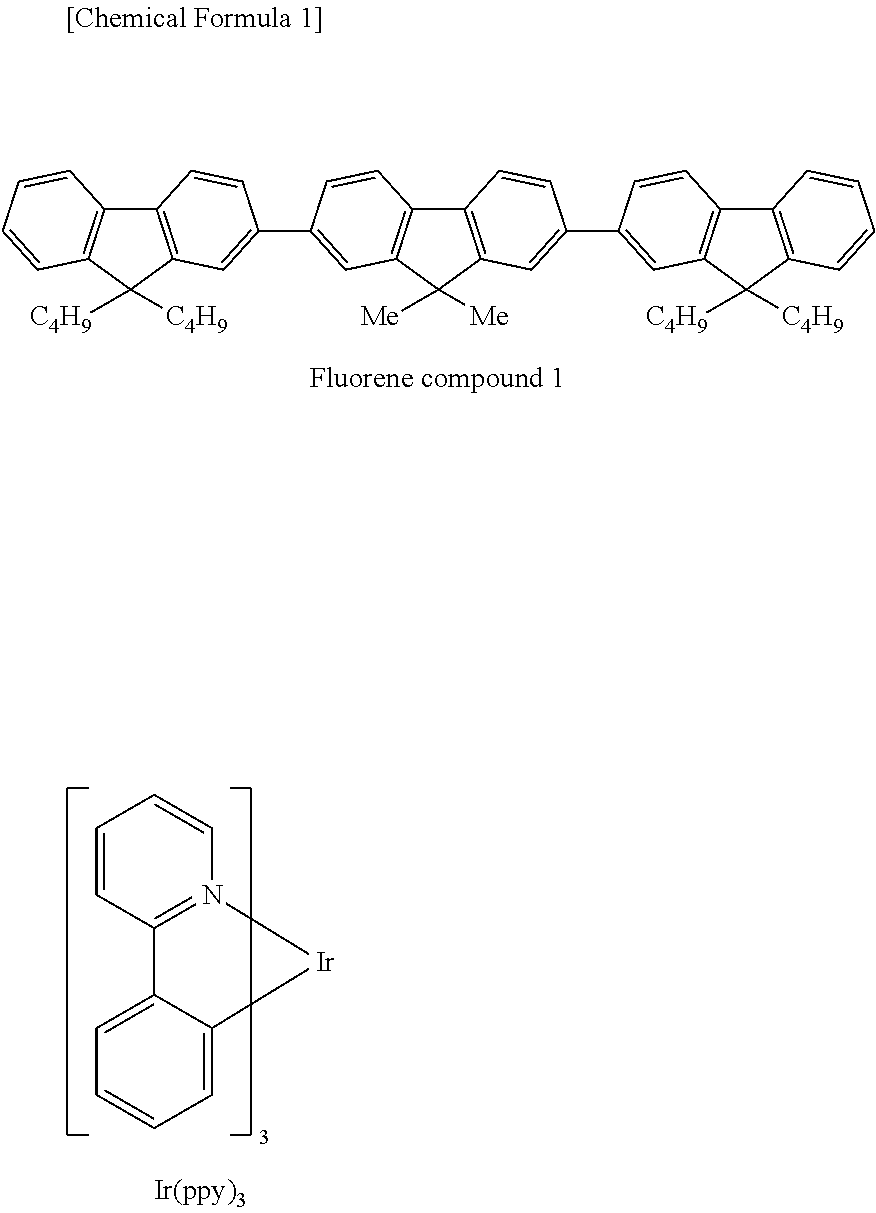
C12=C(C([C4H9])([C4H9])C3=C1C=CC=C3)C=C(C1=CC3=C(C4=C(C3([Me])[Me])C=C(C3=CC5=C(C6=C(C5([C4H9])[C4H9])C=CC=C6)C=C3)C=C4)C=C1)C=C2.C1=CC2=N(C=C1)[Ir]C1=CC=CC=C21
